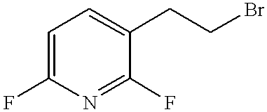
C1=C(F)N=C(F)C(CCBr)=C1
